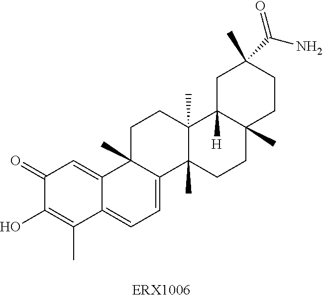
OC1=C(C)C2=CC=C3C(C)(C2=CC1=O)CCC1(C)C3(C)CCC2(C)C1([H])CC(C)(C(N)=O)CC2
